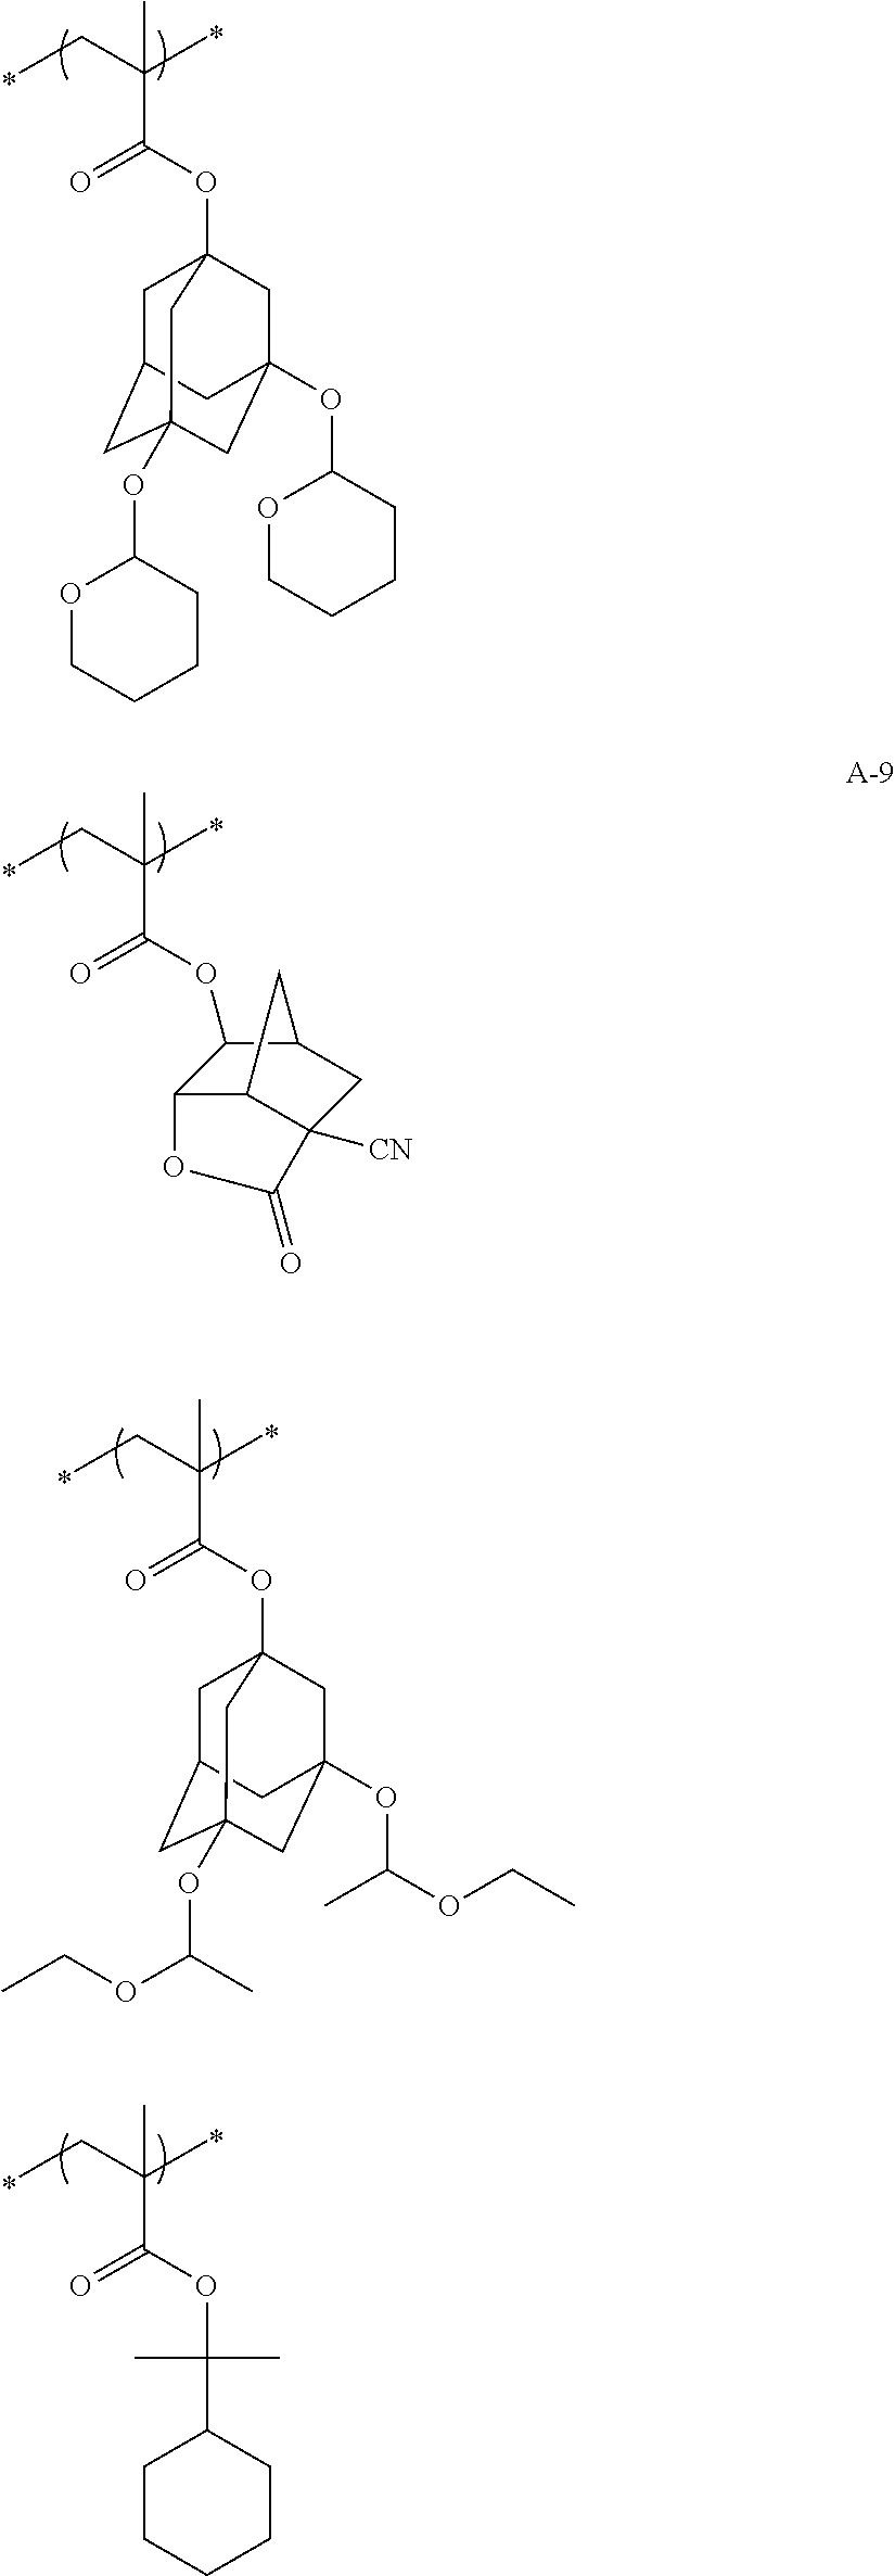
CCC(C)(C)C(=O)OC1C2C3C([CN])(CC1C3)C(=O)O2.CCC(C)(C)C(=O)OC12CC3CC(OC4OCCCC4)(CC(OC4OCCCC4)(C1)C3)C2.CCC(C)(C)C(=O)OC12CC3CC(OC(OCC)C)(CC(OC(C)OCC)(C1)C3)C2.CCC(C)(C)C(=O)OC(C)(C)C1CCCCC1
